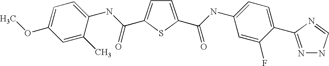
C1=C(C(=O)NC2=CC=C(C3=NNC=N3)C(F)=C2)SC(C(NC2=CC=C(OC)C=C2C)=O)=C1
